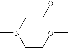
C(CN(CCOC)C)OC
